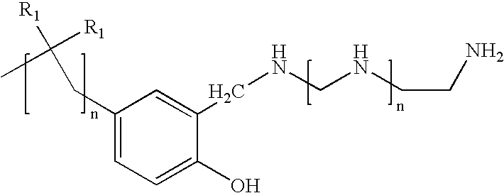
C1(CC([R1])([R1])C)=CC=C(O)C(CNCNCCN)=C1
